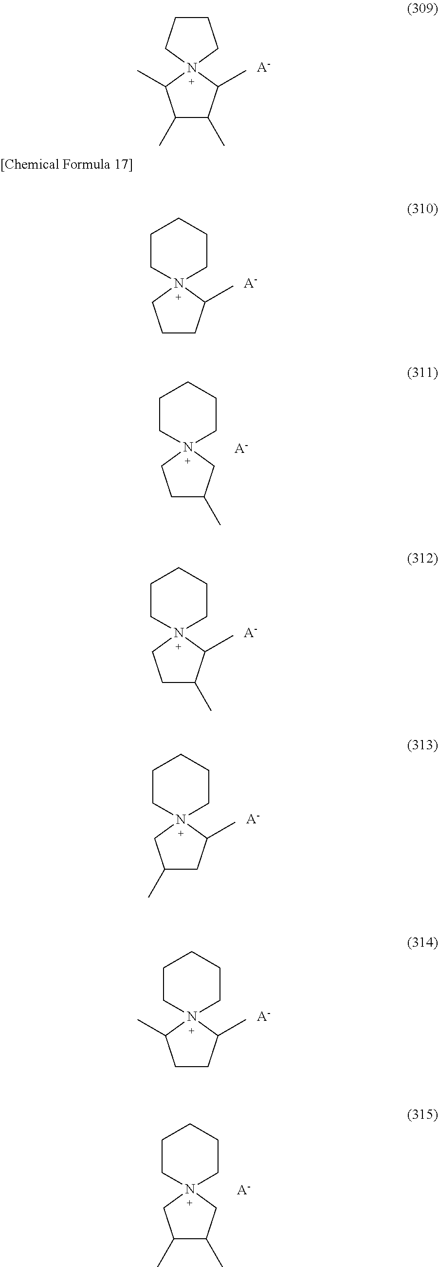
C1(C)C(C)C(C)N2(C1C)CCCC2.[A-].C1CC(C)N2(C1)CCCCC2.[A-].C1C(C)C(C)N2(C1)CCCCC2.[A-].C1(C)CC(C)N2(C1)CCCCC2.[A-].C1CC(C)N2(C1C)CCCCC2.[A-].C1C(C)CN2(C1)CCCCC2.[A-].C1(C)C(C)CN2(C1)CCCCC2.[A-]
